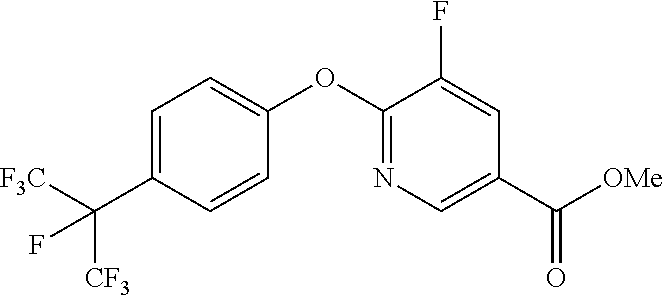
C1=C(C([F3C])([CF3])F)C=CC(OC2=NC=C(C([OMe])=O)C=C2F)=C1
